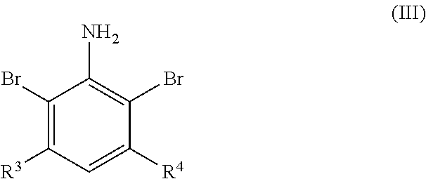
C1(Br)=C([R3])C=C([R4])C(Br)=C1N
